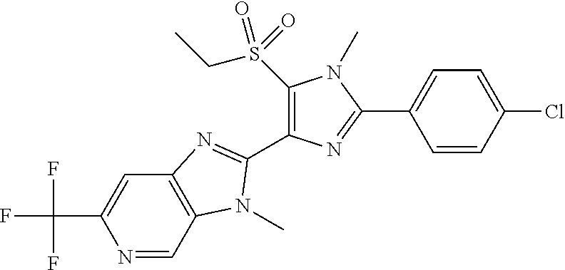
N1=CC2=C(C=C1C(F)(F)F)N=C(C1=C(S(CC)(=O)=O)N(C)C(C3=CC=C(Cl)C=C3)=N1)N2C
